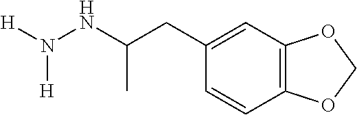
C12=C(C=C(CC(NN([H])[H])C)C=C1)OCO2
